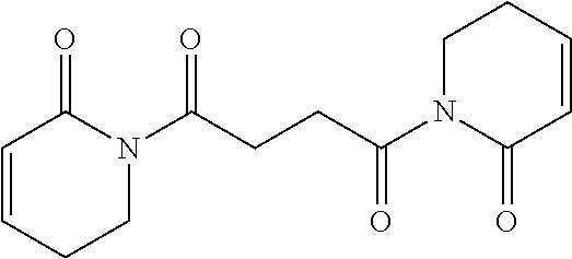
C1=CCCN(C(CCC(=O)N2C(=O)C=CCC2)=O)C1=O
